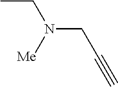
CCN(CC#C)[Me]
